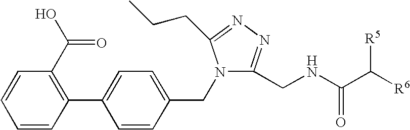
C1=CC(C2=CC=C(CN3C(CNC(C([R6])[R5])=O)=NN=C3CCC)C=C2)=C(C(=O)O)C=C1
